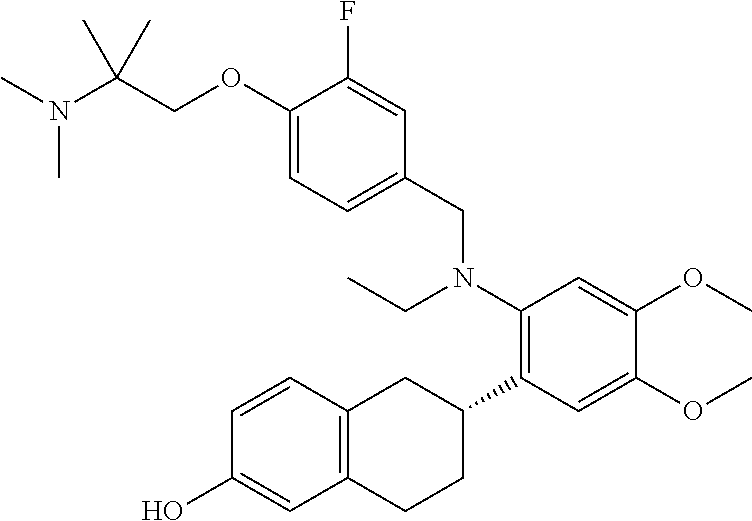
C1(OCC(N(C)C)(C)C)=CC=C(CN(C2=C(C3CC4=C(CC3)C=C(O)C=C4)C=C(OC)C(OC)=C2)CC)C=C1F
